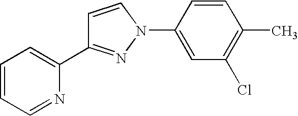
C1(C2=CC=CC=N2)=NN(C2=CC(Cl)=C(C)C=C2)C=C1
